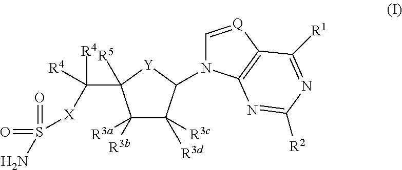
C1([R3b])([R3a])C([R3d])([R3c])C(N2C=[Q]C3=C2N=C([R2])N=C3[R1])[Y]C1(C([R4])([R4])[X]S(=O)(=O)N)[R5]
